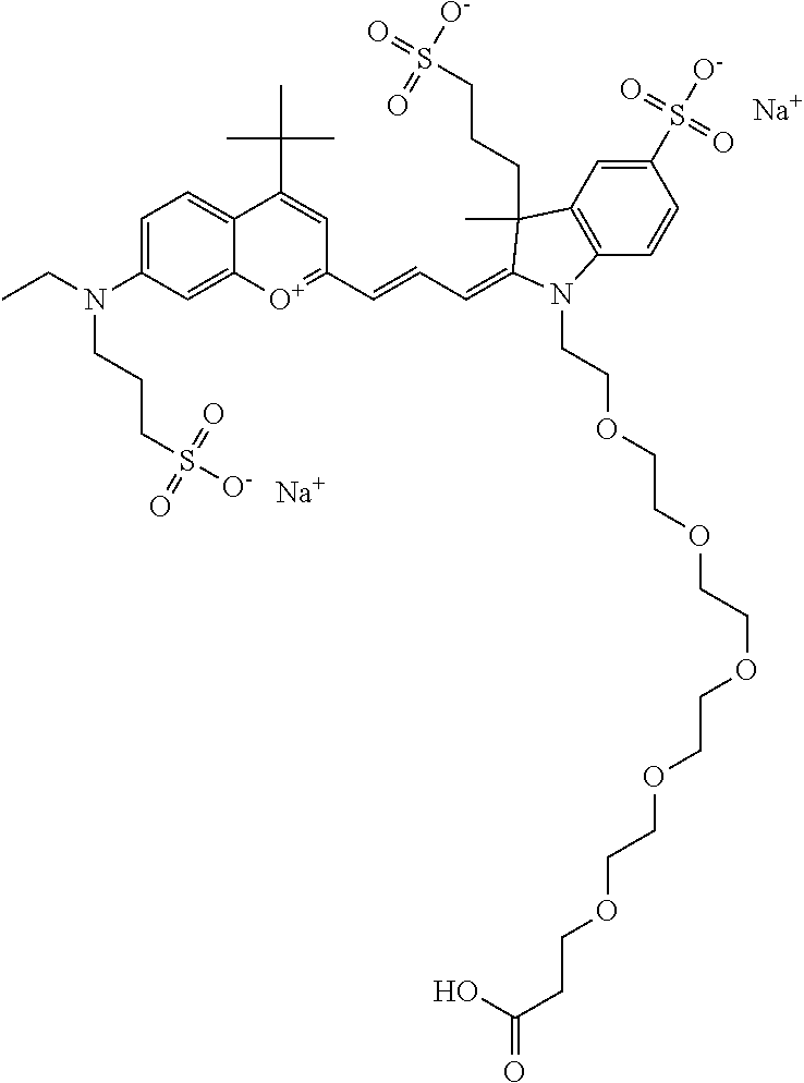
[Na].[Na].C12=CC=C(N(CC)CCCS(=O)(=O)[O-])C=C1[O+]=C(C=CC=C1C(C)(CCCS([O-])(=O)=O)C3=C(C=CC(S(=O)(=O)[O-])=C3)N1CCOCCOCCOCCOCCOCCC(O)=O)C=C2C(C)(C)C
